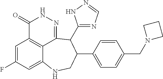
C1=C(F)C=C2C3=C1C(=O)NN=C3C(C1=NC=NN1)C(C1=CC=C(CN3CCC3)C=C1)CN2
